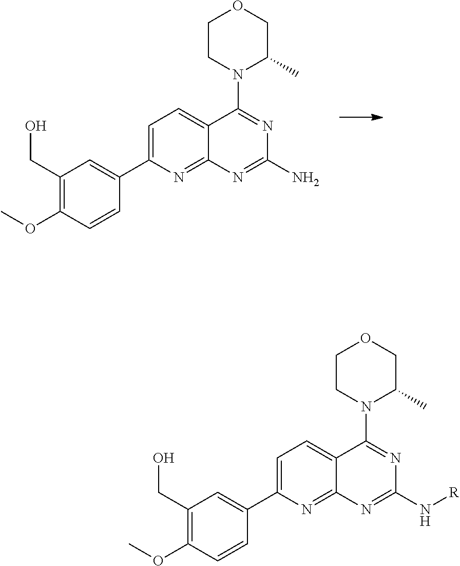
OCC1=C(OC)C=CC(C2=CC=C3C(=N2)N=C(N)N=C3N2CCOCC2C)=C1.OCC1=C(OC)C=CC(C2=CC=C3C(=N2)N=C(N[R])N=C3N2CCOCC2C)=C1
